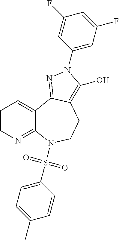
C1=CN=C2C(=C1)C1=NN(C3=CC(F)=CC(F)=C3)C(O)=C1CCN2S(C1=CC=C(C)C=C1)(=O)=O
